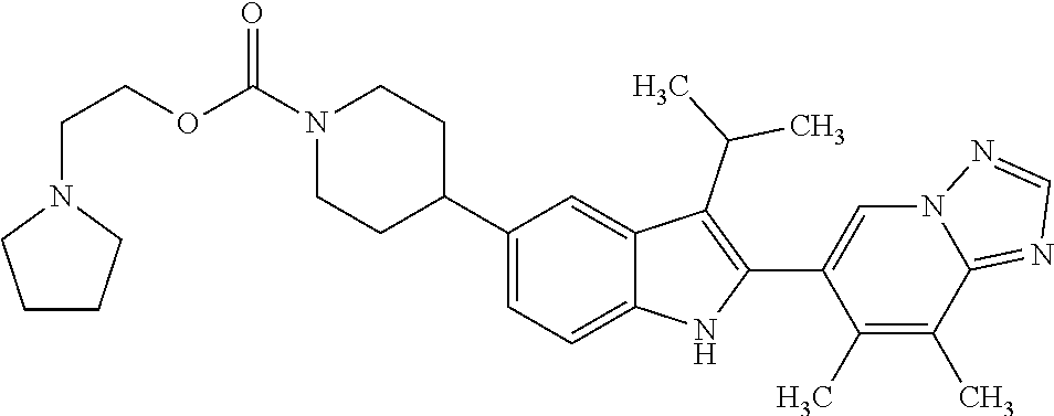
N1(C(OCCN2CCCC2)=O)CCC(C2=CC=C3C(=C2)C(C(C)C)=C(C2=CN4C(=NC=N4)C(C)=C2C)N3)CC1
